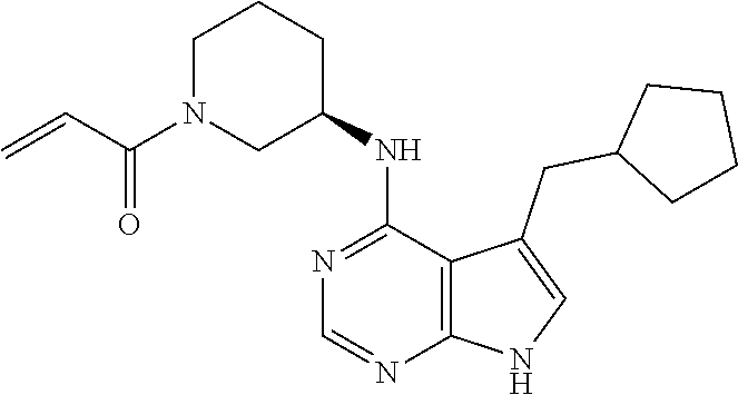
C1N(C(C=C)=O)CC(NC2=NC=NC3=C2C(CC2CCCC2)=CN3)CC1
